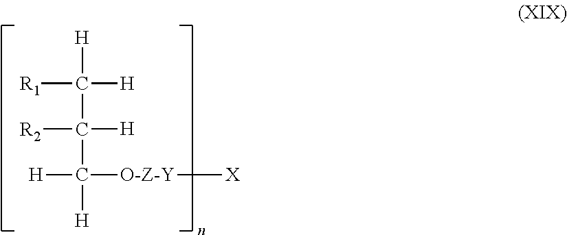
C([H])([H])(C([H])(C([H])([H])[O-Z-Y][X])[R2])[R1]
